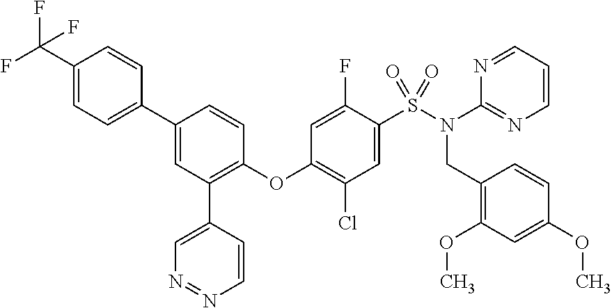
C1(C2=CC=C(C(F)(F)F)C=C2)=CC(C2=CN=NC=C2)=C(OC2=C(Cl)C=C(S(N(C3=NC=CC=N3)CC3=C(OC)C=C(OC)C=C3)(=O)=O)C(F)=C2)C=C1
